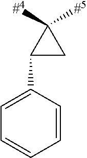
[#4]C1([#5])C(C2=CC=CC=C2)C1
